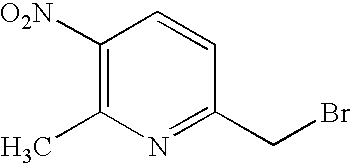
C1([O2N])=C(C)N=C(CBr)C=C1
